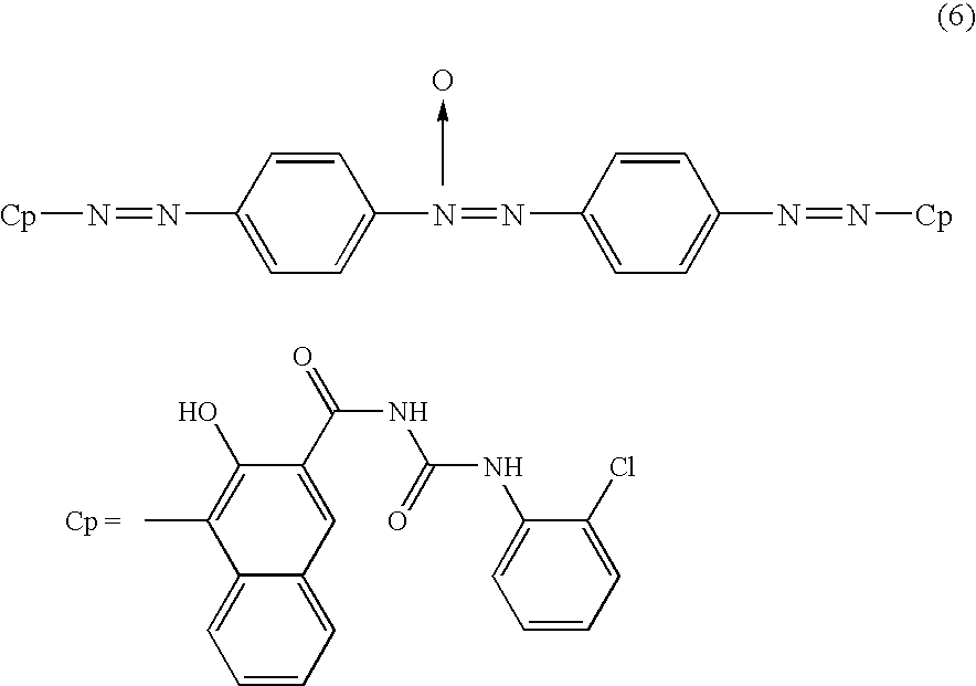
C1=C(N=NC2=CC=C(N=N[Cp])C=C2)C=CC(N=N[Cp])=C1.O.C1=CC=C2C(=C1)C(C)=C(O)C(C(NC(NC1=CC=CC=C1Cl)=O)=O)=C2
